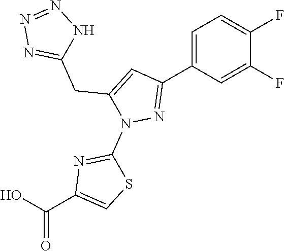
C1=C(C2=NN(C3=NC(C(=O)O)=CS3)C(CC3=NN=NN3)=C2)C=C(F)C(F)=C1
